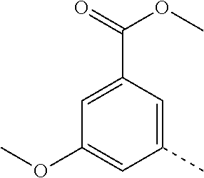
C1(C)=CC(C(OC)=O)=CC(OC)=C1
